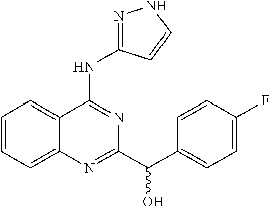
C1=CC=C2C(=C1)C(NC1=NNC=C1)=NC(C(C1=CC=C(F)C=C1)O)=N2
